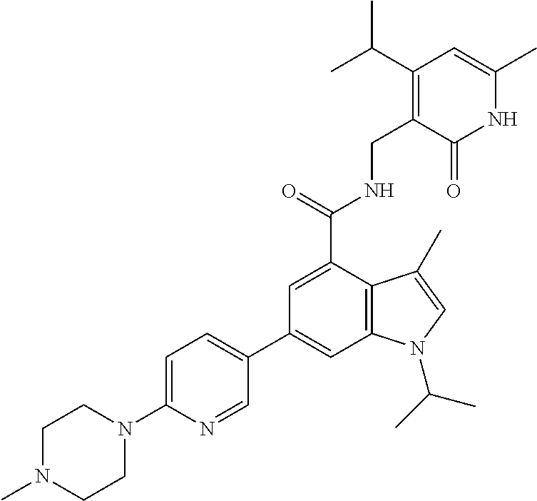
N1C(C)=CC(C(C)C)=C(CNC(C2=CC(C3=CC=C(N4CCN(C)CC4)N=C3)=CC3=C2C(C)=CN3C(C)C)=O)C1=O
